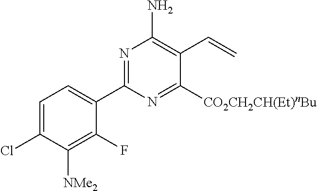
C1(C2=NC(N)=C(C=C)C([CO2CH2CH(Et)nBu])=N2)=CC=C(Cl)C([NMe2])=C1F
